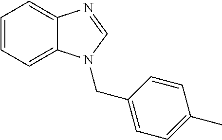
C1=CC=C2C(=C1)N=CN2CC1=CC=C(C)C=C1
